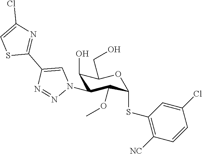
C1(O)C(N2C=C(C3=NC(Cl)=CS3)N=N2)C(OC)C(SC2=C([NC])C=CC(Cl)=C2)OC1CO
